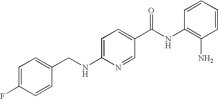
N(C1=CC=C(C(NC2=C(N)C=CC=C2)=O)C=N1)CC1=CC=C(F)C=C1
